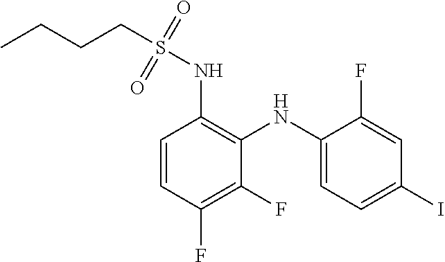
C1=CC(F)=C(F)C(NC2=CC=C(I)C=C2F)=C1NS(CCCC)(=O)=O
